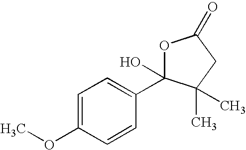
C1=C(OC)C=CC(C2(O)OC(=O)CC2(C)C)=C1
